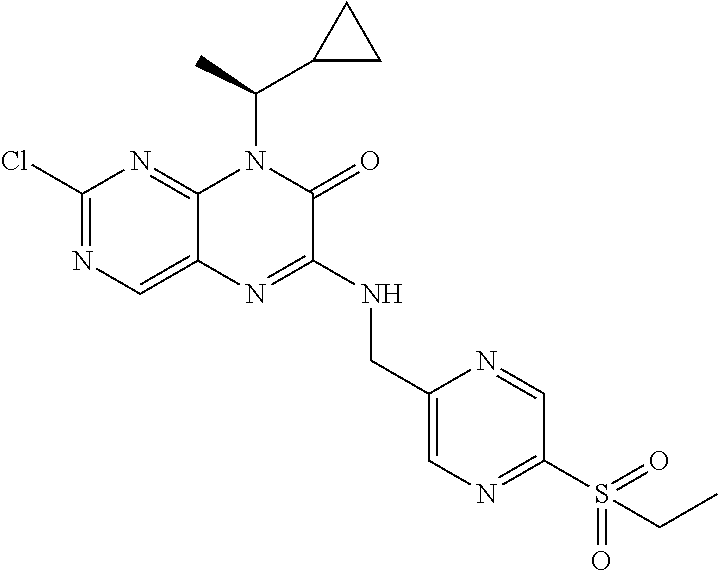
C1(Cl)=NC=C2C(=N1)N(C(C1CC1)C)C(=O)C(NCC1=CN=C(S(CC)(=O)=O)C=N1)=N2
